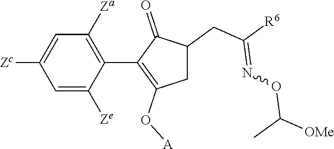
C1=C([Ze])C(C2=C(O[A])CC(CC([R6])=NOC(C)[OMe])C2=O)=C([Za])C=C1[Zc]
